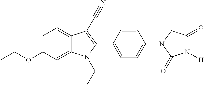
C1=C(OCC)C=C2C(=C1)C(C#N)=C(C1=CC=C(N3C(=O)N([H])C(=O)C3)C=C1)N2CC
